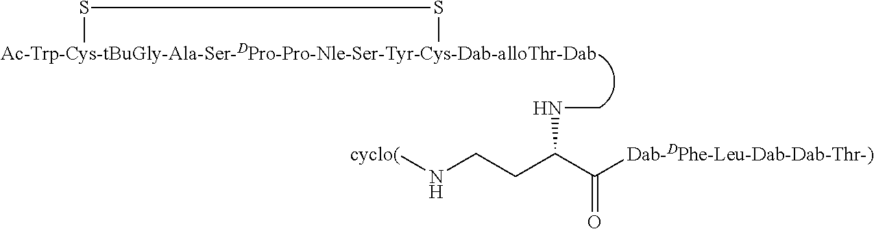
[cyclo(]NCCC(C([Dab-DPhe-Leu-Dab-Dab-Thr-)])=O)NC.[Ac-Trp-Cys-tBuGly-Ala-Ser-DPro-Pro-Nle-Ser-Tyr-Cys-Dab-alloThr-Dab]1SS1
